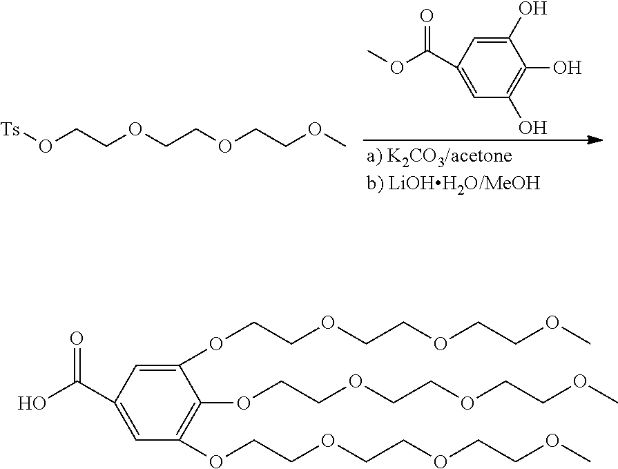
[Ts]OCCOCCOCCOC.C1=C(C(OC)=O)C=C(O)C(O)=C1O.C1=C(C(O)=O)C=C(OCCOCCOCCOC)C(OCCOCCOCCOC)=C1OCCOCCOCCOC
